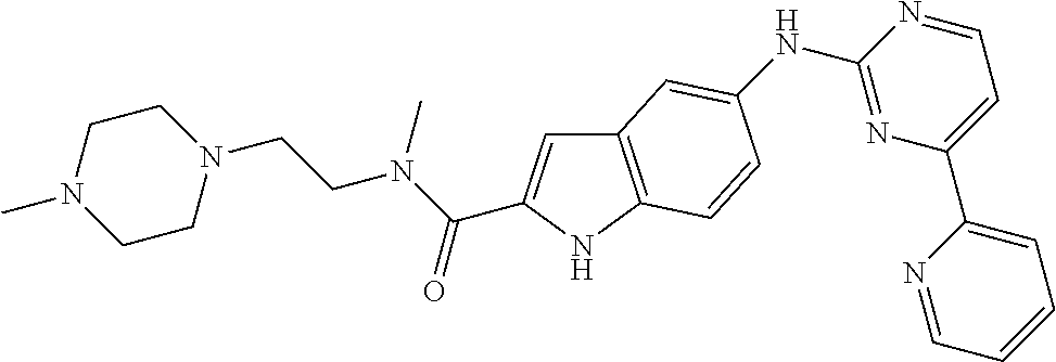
C12=C(NC(C(N(CCN3CCN(C)CC3)C)=O)=C1)C=CC(NC1=NC(C3=CC=CC=N3)=CC=N1)=C2
